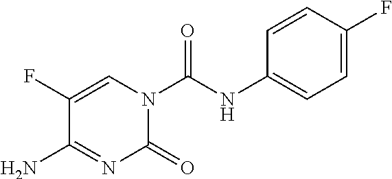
C1=CC(F)=CC=C1NC(N1C(=O)N=C(N)C(F)=C1)=O
